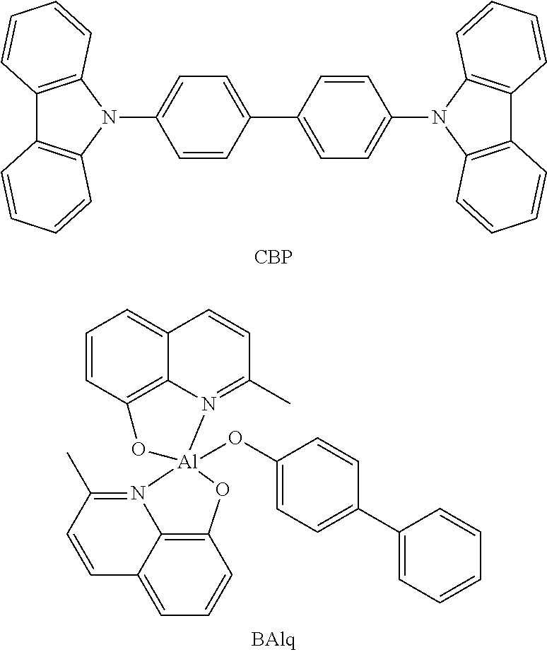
C1=CC(C2=CC=C(N3C4=C(C5=C3C=CC=C5)C=CC=C4)C=C2)=CC=C1N1C2=C(C3=C1C=CC=C3)C=CC=C2.[CBP].C1=CC2=C3C(=C1)C=CC(C)=N3[Al]1(OC3=CC=C(C4=CC=CC=C4)C=C3)(N3=C(C)C=CC4=CC=CC(=C43)O1)O2
